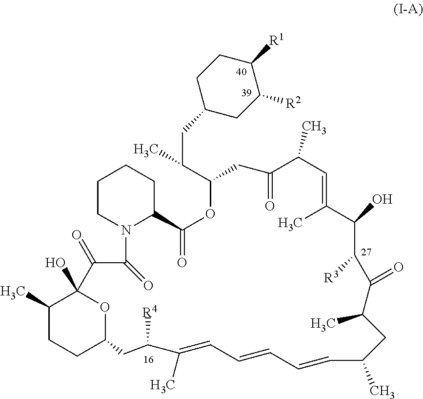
C1(C)CCC2OC1(O)C(=O)C(=O)N1C(CCCC1)C(=O)OC(C(C)CC1CC([R2])C([R1])CC1)CC(=O)C(C)C=C(C)C(O)C([R3])C(=O)C(C)CC(C)C=CC=CC=C(C)C([R4])C2
